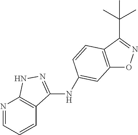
C12=C(C=CC(NC3=NNC4=C3C=CC=N4)=C1)C(C(C)(C)C)=NO2
